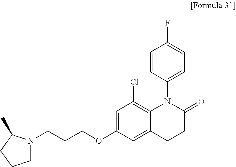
C12=CC(OCCCN3CCCC3C)=CC(Cl)=C1N(C1=CC=C(F)C=C1)C(=O)CC2
